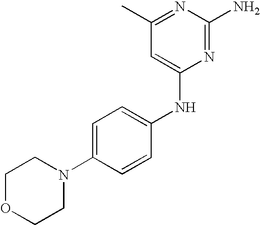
C1(C)=NC(N)=NC(NC2=CC=C(N3CCOCC3)C=C2)=C1
